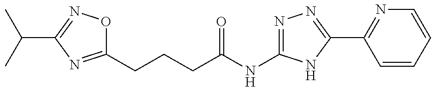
C(C(=O)NC1=NN=C(C2=NC=CC=C2)N1)CCC1=NC(C(C)C)=NO1
